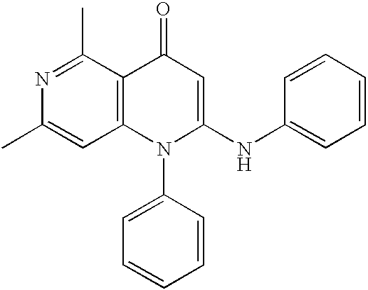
C12=C(C(C)=NC(C)=C1)C(=O)C=C(NC1=CC=CC=C1)N2C1=CC=CC=C1
